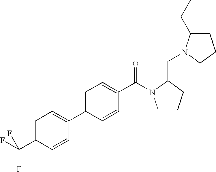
C1(C(F)(F)F)=CC=C(C2=CC=C(C(=O)N3CCCC3CN3C(CC)CCC3)C=C2)C=C1
